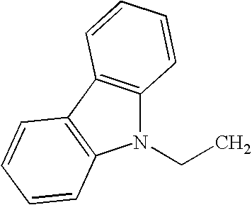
N1(CC)C2=C(C3=C1C=CC=C3)C=CC=C2
